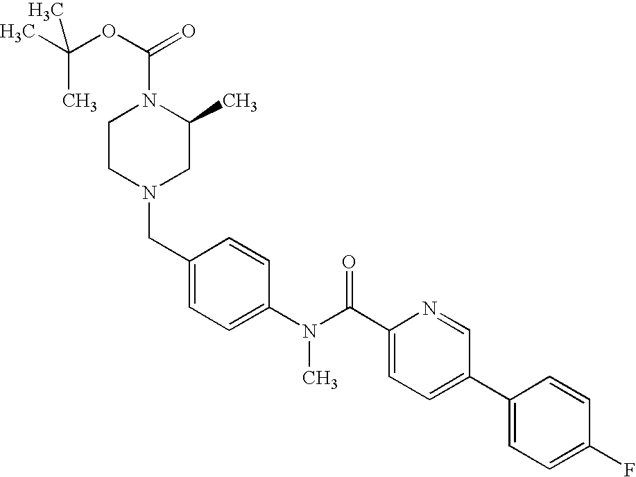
CC(OC(=O)N1CCN(CC2=CC=C(N(C(C3=CC=C(C4=CC=C(F)C=C4)C=N3)=O)C)C=C2)CC1C)(C)C
